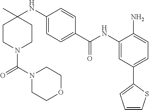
C1CN(C(N2CCOCC2)=O)CCC1(NC1=CC=C(C(NC2=CC(C3=CC=CS3)=CC=C2N)=O)C=C1)C
